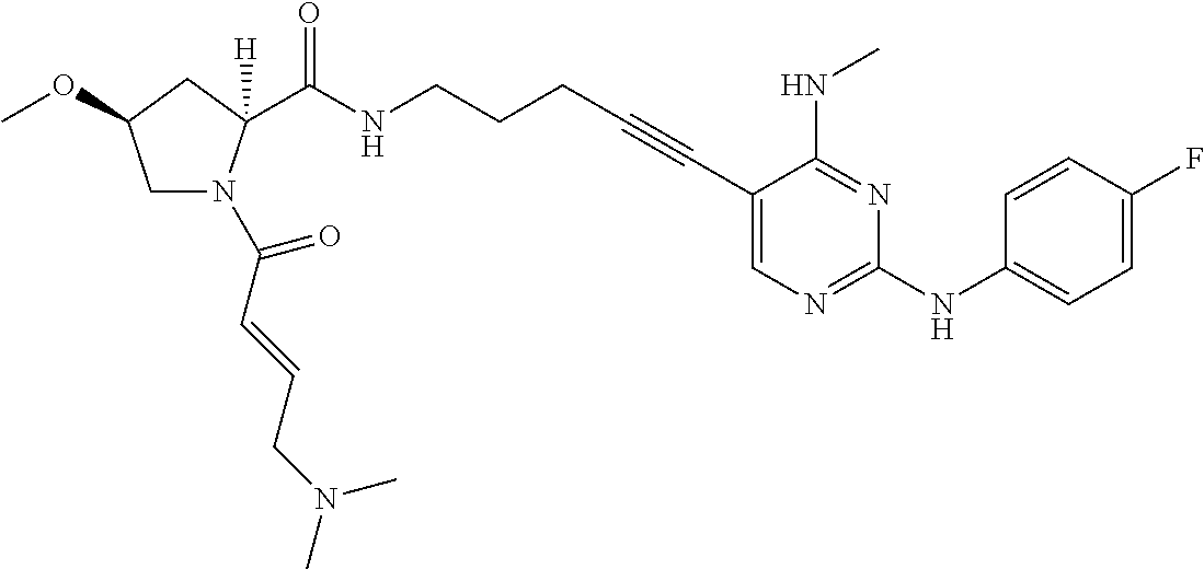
C1(C#CCCCNC(=O)C2([H])N(C(C=CCN(C)C)=O)CC(OC)C2)=CN=C(NC2=CC=C(F)C=C2)N=C1NC
